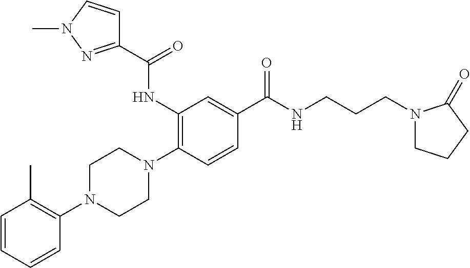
C1=CC=CC(N2CCN(C3=C(NC(C4=NN(C)C=C4)=O)C=C(C(NCCCN4CCCC4=O)=O)C=C3)CC2)=C1C
